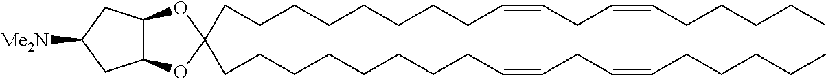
C12C(CC([Me2N])C1)OC(CCCCCCCCC=CCC=CCCCCC)(CCCCCCCCC=CCC=CCCCCC)O2
